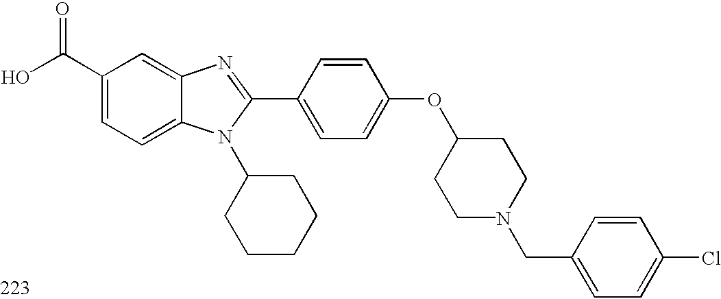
OC(C1=CC=C2C(=C1)N=C(C1=CC=C(OC3CCN(CC4=CC=C(Cl)C=C4)CC3)C=C1)N2C1CCCCC1)=O
